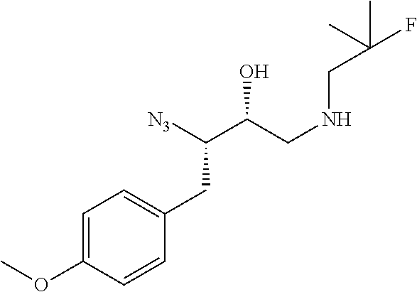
N(CC(C([N3])CC1=CC=C(OC)C=C1)O)CC(C)(F)C
